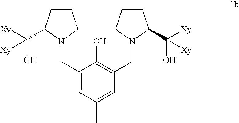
C1(CN2CCCC2C([Xy])(O)[Xy])=CC(C)=CC(CN2C(C(O)([Xy])[Xy])CCC2)=C1O
